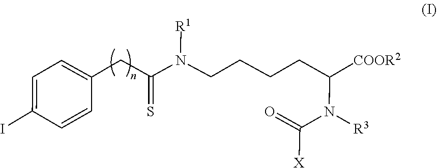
[R1]N(CCCCC(N([R3])C(=O)[X])[COOR2])C(CCCC1=CC=C(I)C=C1)=S
